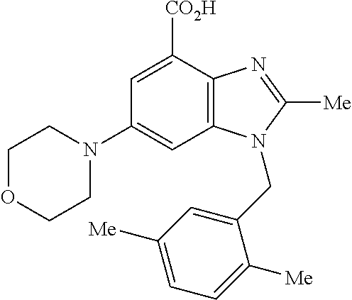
C1(N2CCOCC2)=CC2=C(C([CO2H])=C1)N=C([Me])N2CC1=CC([Me])=CC=C1[Me]
